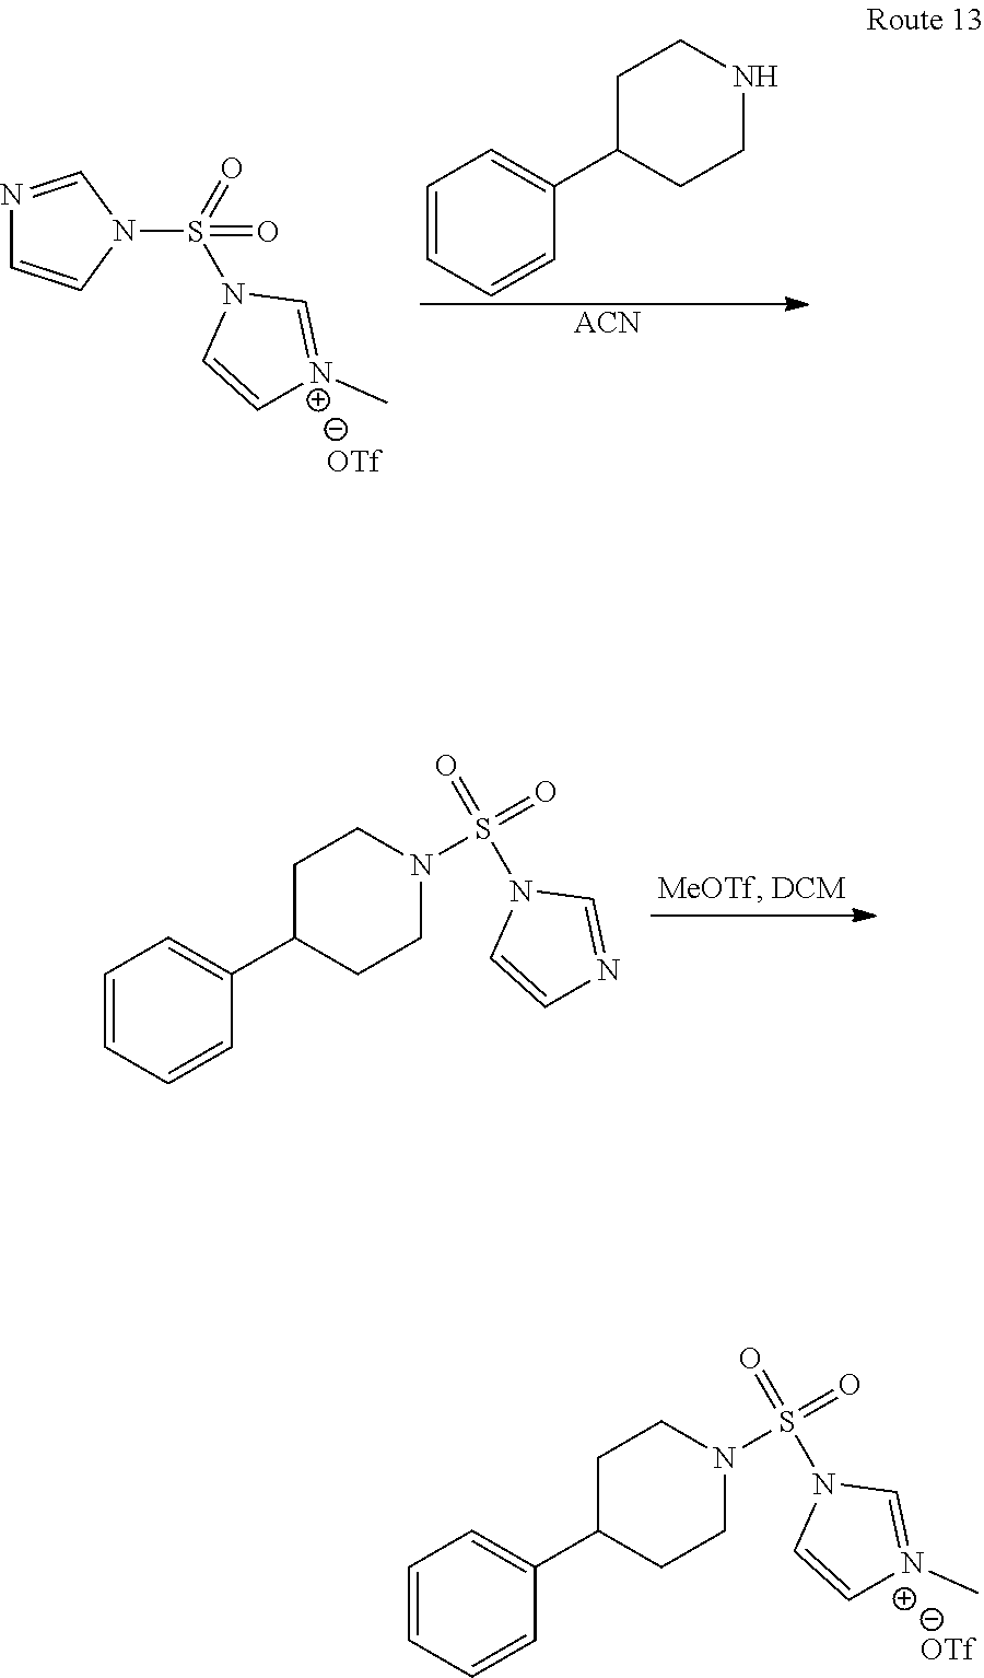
N1=CN(S(=O)(=O)N2C=C[N+](C)=C2)C=C1.C1=CC=CC(C2CCNCC2)=C1.[ACN].C1=CC=CC(C2CCN(S(=O)(=O)N3C=CN=C3)CC2)=C1.C1=CC=CC(C2CCN(S(=O)(=O)N3C=C[N+](C)=C3)CC2)=C1
